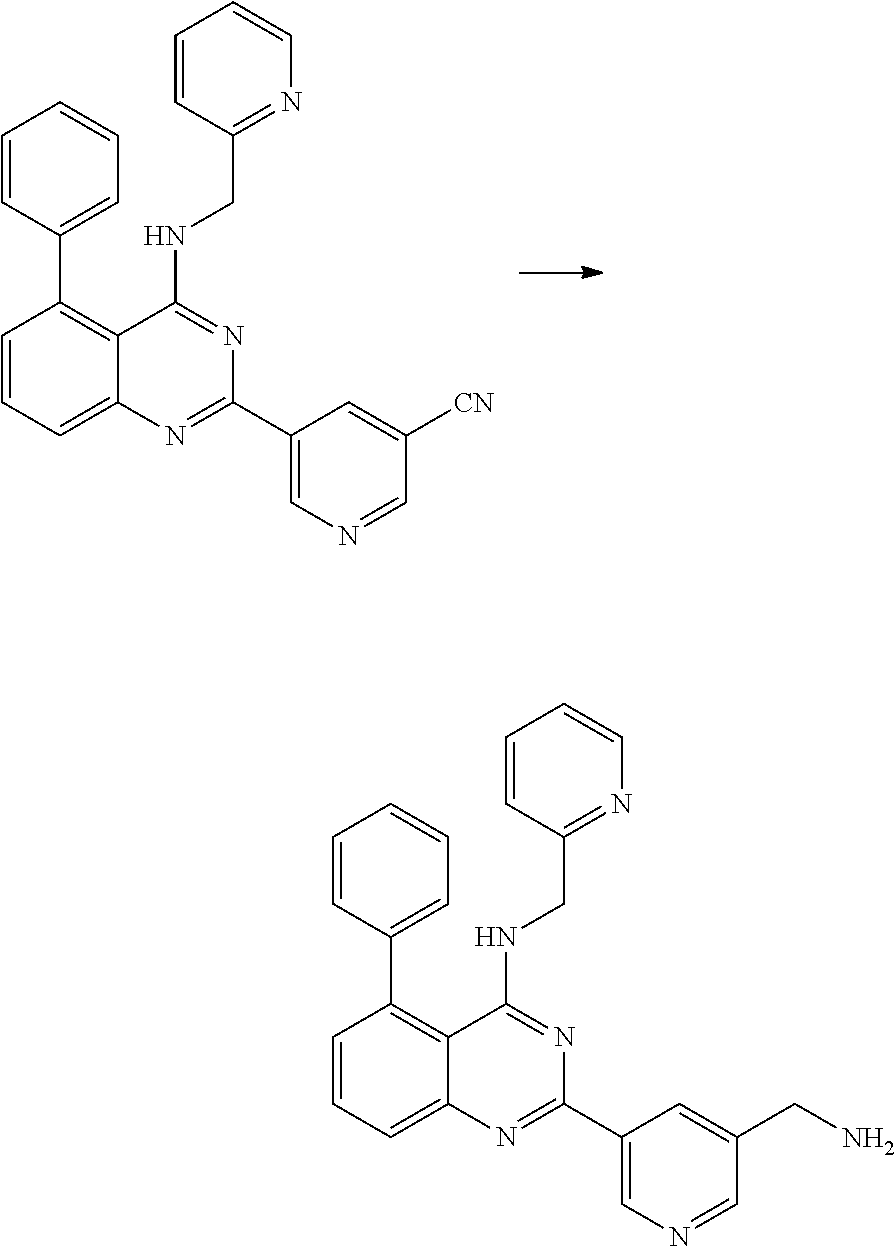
C1=CC(C2=C3C(=CC=C2)N=C(C2=CN=CC(CN)=C2)N=C3NCC2=NC=CC=C2)=CC=C1.C1=CC(C2=C3C(=CC=C2)N=C(C2=CN=CC([CN])=C2)N=C3NCC2=NC=CC=C2)=CC=C1
